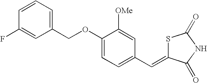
C1=CC=C(COC2=CC=C(C=C3SC(=O)NC3=O)C=C2[OMe])C=C1F
